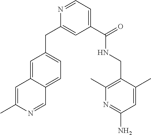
C1=NC(CC2=CC=C3C(=C2)C=C(C)N=C3)=CC(C(NCC2=C(C)N=C(N)C=C2C)=O)=C1
